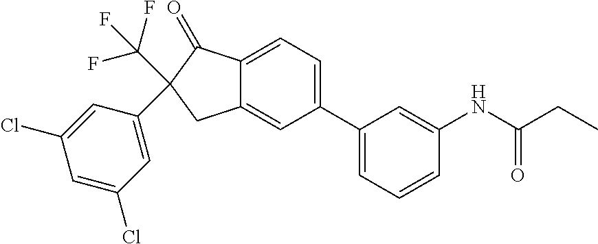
C(C1(C2=CC(Cl)=CC(Cl)=C2)CC2=CC(C3=CC=CC(NC(CC)=O)=C3)=CC=C2C1=O)(F)(F)F
